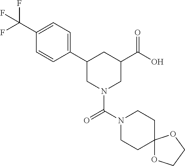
C1(C(F)(F)F)=CC=C(C2CN(C(N3CCC4(CC3)OCCO4)=O)CC(C(O)=O)C2)C=C1
